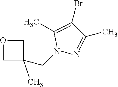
C1C(C)(CN2N=C(C)C(Br)=C2C)CO1
